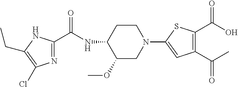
N1=C(C(=O)NC2C(OC)CN(C3=CC(C(=O)C)=C(C(=O)O)S3)CC2)NC(CC)=C1Cl
